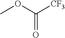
COC([CF3])=O
